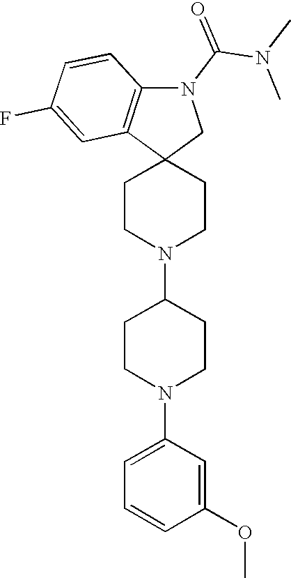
C1CN(C2CCN(C3=CC=CC(OC)=C3)CC2)CCC12CN(C(N(C)C)=O)C1=C2C=C(F)C=C1
